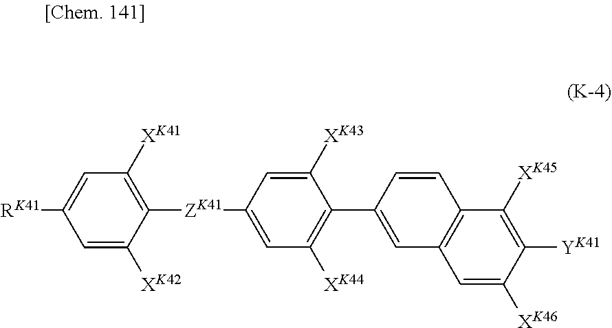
C1=C([XK42])C([ZK41]C2=CC([XK44])=C(C3=CC4=C(C=C3)C([XK45])=C([YK41])C([XK46])=C4)C([XK43])=C2)=C([XK41])C=C1[RK41]
